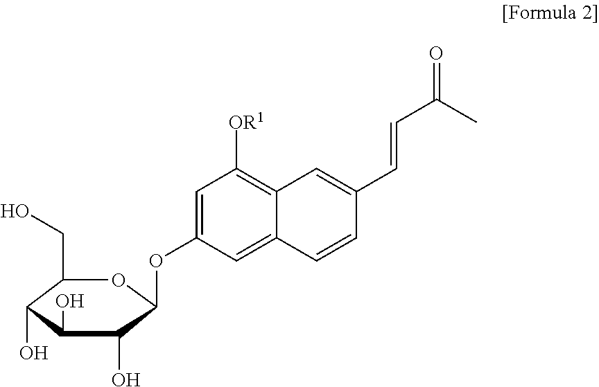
C1=C(OC2C(O)C(O)C(O)C(CO)O2)C=C2C(=C1[OR1])C=C(C=CC(C)=O)C=C2
